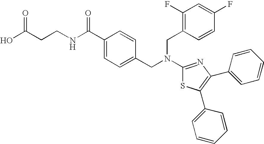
C(CCNC(C1=CC=C(CN(CC2=C(F)C=C(F)C=C2)C2=NC(C3=CC=CC=C3)=C(C3=CC=CC=C3)S2)C=C1)=O)(O)=O
